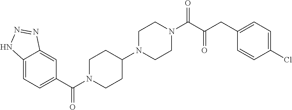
C12=CC=C(C(=O)N3CCC(N4CCN(C(=O)C(CC5=CC=C(Cl)C=C5)=O)CC4)CC3)C=C1N=NN2
